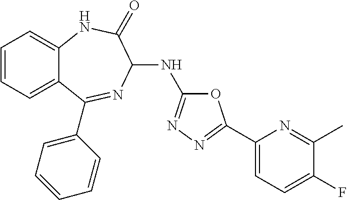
C1=CC=C2C(=C1)NC(=O)C(NC1=NN=C(C3=CC=C(F)C(C)=N3)O1)N=C2C1=CC=CC=C1
